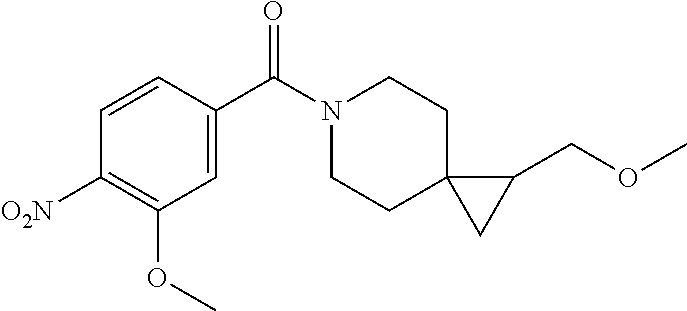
C1=CC([O2N])=C(OC)C=C1C(N1CCC2(CC1)CC2COC)=O
